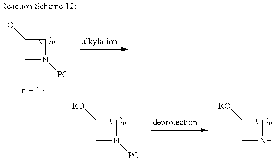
C1(O)CN([PG])C1.C1([RO])CN([PG])C1.C1([RO])CNC1
